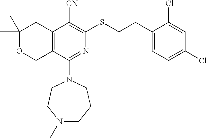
C1(C)(C)OCC2=C(C1)C([CN])=C(SCCC1=CC=C(Cl)C=C1Cl)N=C2N1CCN(C)CCC1
